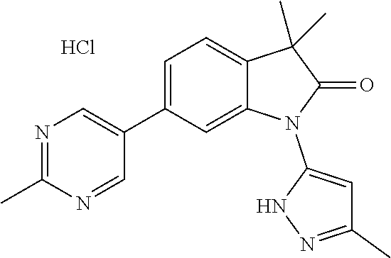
C1(C2=CN=C(C)N=C2)=CC=C2C(=C1)N(C1=CC(C)=NN1)C(=O)C2(C)C.Cl
